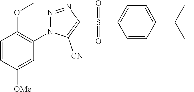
C1=CC([OMe])=CC(N2N=NC(S(C3=CC=C(C(C)(C)C)C=C3)(=O)=O)=C2[CN])=C1OC
